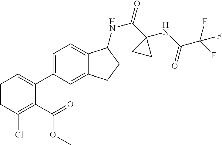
C1=CC(Cl)=C(C(OC)=O)C(C2=CC=C3C(=C2)CCC3NC(=O)C2(NC(C(F)(F)F)=O)CC2)=C1
